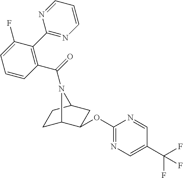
C1C2C(OC3=NC=C(C(F)(F)F)C=N3)CC(C1)N2C(=O)C1=C(C2=NC=CC=N2)C(F)=CC=C1
